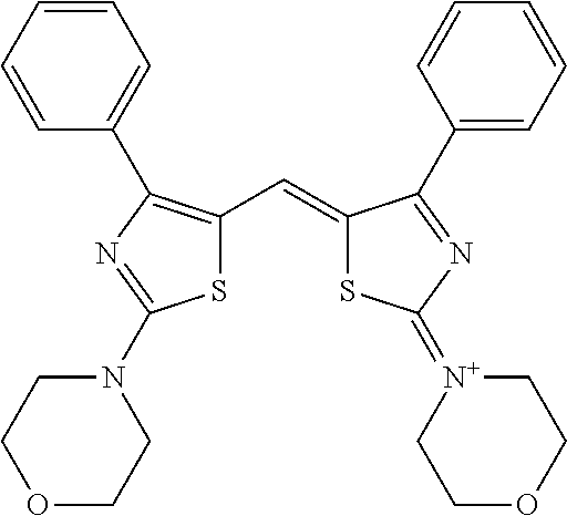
S1C(C=C2SC(=[N+]3CCOCC3)N=C2C2=CC=CC=C2)=C(C2=CC=CC=C2)N=C1N1CCOCC1
